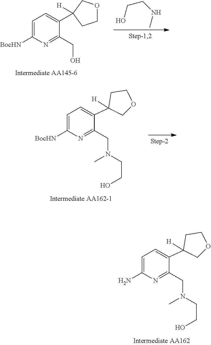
C1=C([BocHN])N=C(CN(C)CCO)C(C2([H])CCOC2)=C1.C1=C(N)N=C(CN(C)CCO)C(C2([H])CCOC2)=C1.C1=C([BocHN])N=C(CO)C(C2([H])COCC2)=C1.C(CO)NC
